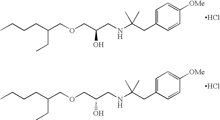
C(OCC(CNC(CC1=CC=C([OMe])C=C1)(C)C)O)C(CCCC)CC.Cl.C(OCC(CNC(CC1=CC=C([OMe])C=C1)(C)C)O)C(CCCC)CC.Cl
